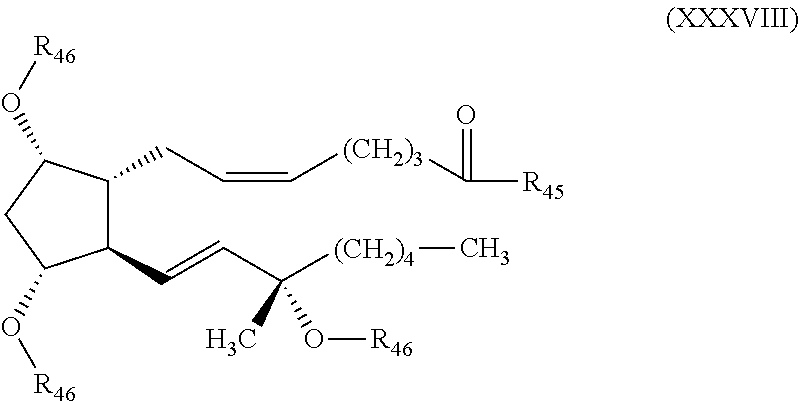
C1(C=CC([(CH2)4]C)(C)O[R46])C(CC=C[(CH2)3]C([R45])=O)C(O[R46])CC1O[R46]
